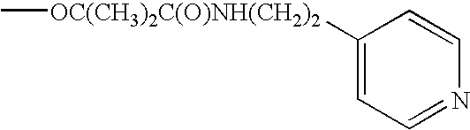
C[OC(CH3)2C(O)NH(CH2)2]C1=CC=NC=C1
